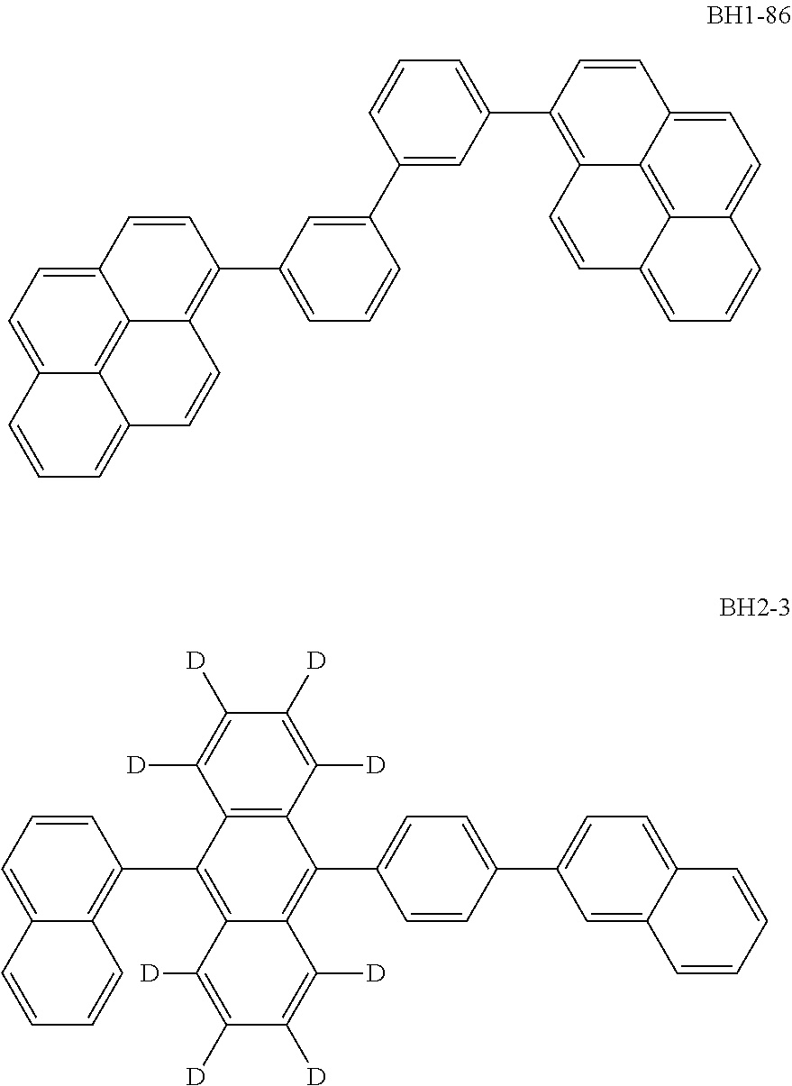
C12=CC=C3C4=C1C(=C(C1=CC=CC(C5=CC(C6=C7C8=C9C(=CC=C8C=C6)C=CC=C9C=C7)=CC=C5)=C1)C=C2)C=CC4=CC=C3.C12=C(C([D])=C([D])C([D])=C1[D])C(C1=C3C(=CC=C1)C=CC=C3)=C1C(=C2C2=CC=C(C3=CC=C4C(=C3)C=CC=C4)C=C2)C([D])=C([D])C([D])=C1[D]
